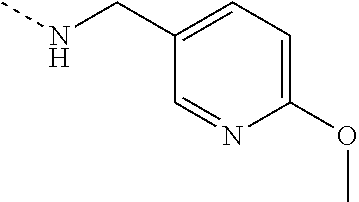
N(CC1=CC=C(OC)N=C1)C
